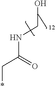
OCNC(C*)=O
